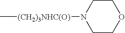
C[(CH2)3NHC(O)]N1CCOCC1
